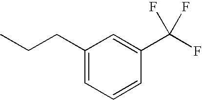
C1(CCC)=CC=CC(C(F)(F)F)=C1
